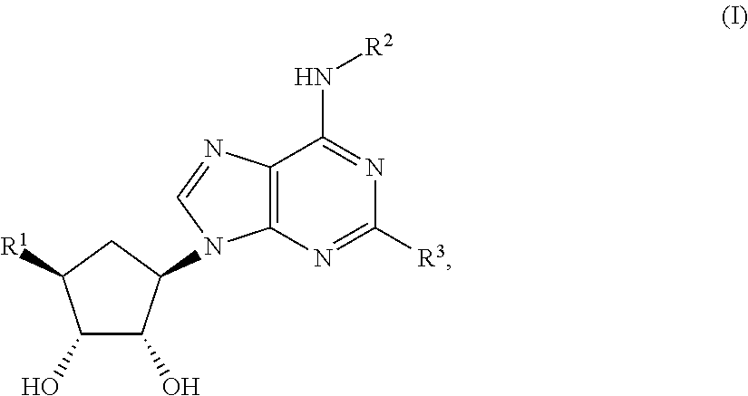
C12=C(N=C([R3])N=C1N[R2])N(C1C(O)C(O)C([R1])C1)C=N2
